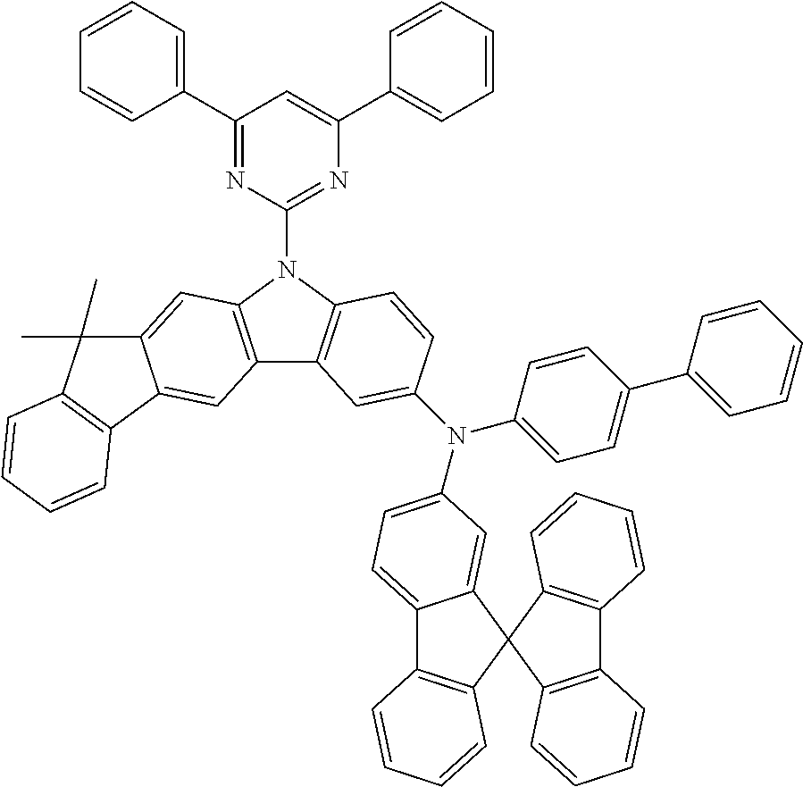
C1(C2=CC=CC=C2)=NC(N2C3=C(C4=C2C=C2C(=C4)C4=C(C2(C)C)C=CC=C4)C=C(N(C2=CC=C(C4=CC=CC=C4)C=C2)C2=CC=C4C5=C(C=CC=C5)C5(C4=C2)C2=C(C4=C5C=CC=C4)C=CC=C2)C=C3)=NC(C2=CC=CC=C2)=C1
